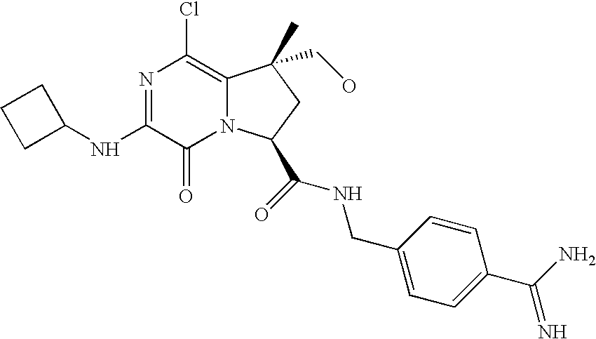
N1=C(NC2CCC2)C(=O)N2C(=C1Cl)C(C)(CO)CC2C(=O)NCC1=CC=C(C(N)=N)C=C1
